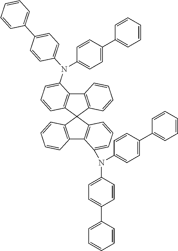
C12=C(C3(C4=C1C(N(C1=CC=C(C5=CC=CC=C5)C=C1)C1=CC=C(C5=CC=CC=C5)C=C1)=CC=C4)C1=C(C4=C3C=CC=C4N(C3=CC=C(C4=CC=CC=C4)C=C3)C3=CC=C(C4=CC=CC=C4)C=C3)C=CC=C1)C=CC=C2
